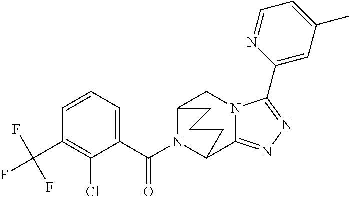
C12N(C(C3=CC=CC(C(F)(F)F)=C3Cl)=O)C(C3=NN=C(C4=CC(C)=CC=N4)N3C1)CCC2
